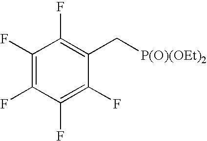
C1(F)=C(F)C(F)=C(F)C(C[P(O)(OEt)2])=C1F
